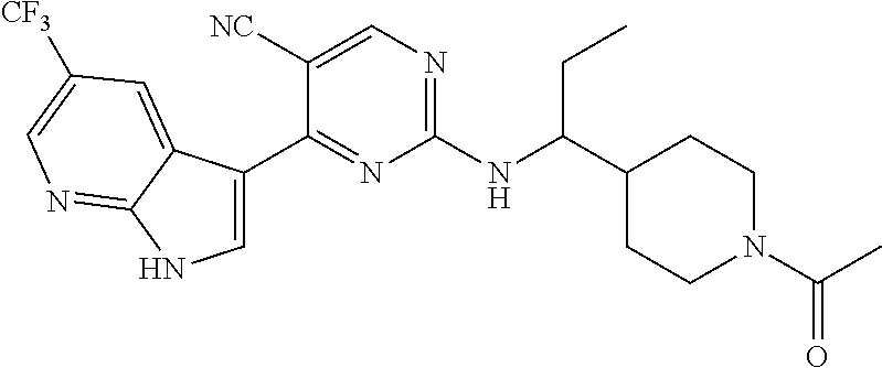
C1(C(NC2=NC=C([NC])C(C3=CNC4=NC=C([CF3])C=C34)=N2)CC)CCN(C(C)=O)CC1
